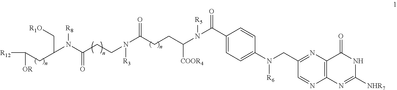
[R12]C([OR])CC(C[R1O])N(C(CCN([R3])C(CCC(N([R5])C(C1=CC=C(N([R6])CC2=NC3=C(N=C2)N=C([NHR7])NC3=O)C=C1)=O)[COOR4])=O)=O)[R8]
